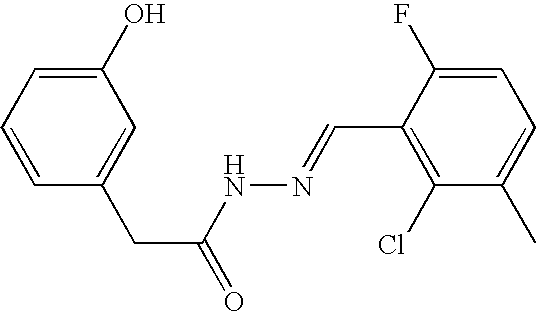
C1(O)=CC=CC(CC(=O)NN=CC2=C(Cl)C(C)=CC=C2F)=C1
